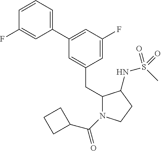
C1(C2=CC=CC(F)=C2)=CC(F)=CC(CC2N(C(C3CCC3)=O)CCC2NS(C)(=O)=O)=C1
